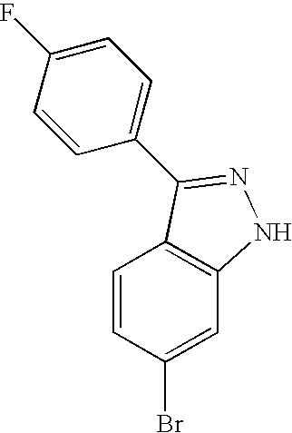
C1=CC(Br)=CC2=C1C(C1=CC=C(F)C=C1)=NN2
